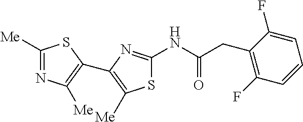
S1C(NC(CC2=C(F)C=CC=C2F)=O)=NC(C2=C([Me])N=C([Me])S2)=C1[Me]
